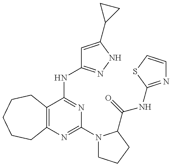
C12=C(C(NC3=NNC(C4CC4)=C3)=NC(N3CCCC3C(=O)NC3=NC=CS3)=N1)CCCCC2
